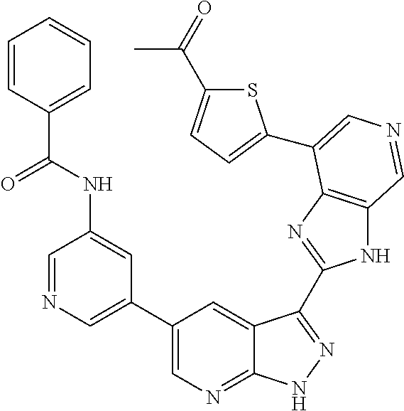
C1(C2=CN=CC(NC(C3=CC=CC=C3)=O)=C2)=CN=C2C(=C1)C(C1=NC3=C(N1)C=NC=C3C1=CC=C(C(C)=O)S1)=NN2
